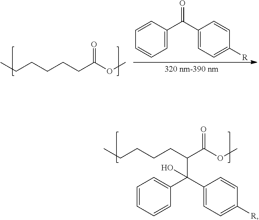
CCCCCCC(OC)=O.C1=CC(C(=O)C2=CC=C([R])C=C2)=CC=C1.C1=CC=CC(C(C2=CC=C([R])C=C2)(C(CCCCC)C(OC)=O)O)=C1
